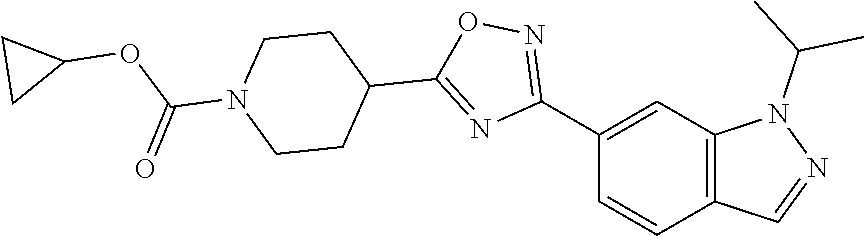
C12=C(C=C(C3=NOC(C4CCN(C(=O)OC5CC5)CC4)=N3)C=C1)N(C(C)C)N=C2
